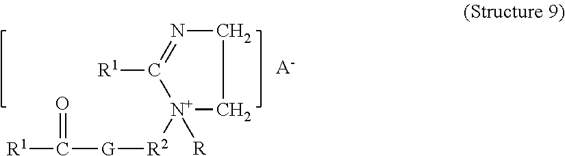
[R1]C(=O)[G][R2][N+]1([R])CCN=C1[R1].[A-]
